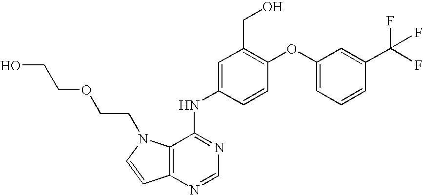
OCCOCCN1C2=C(N=CN=C2NC2=CC(CO)=C(OC3=CC=CC(C(F)(F)F)=C3)C=C2)C=C1
